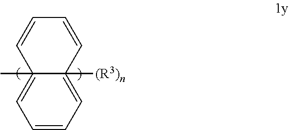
C12(C)=CC=CC=C1([(R3)n])C=CC=C2
